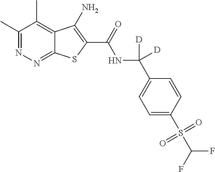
C1(C)=NN=C2C(=C1C)C(N)=C(C(=O)NC(C1=CC=C(S(=O)(C(F)F)=O)C=C1)([D])[D])S2
